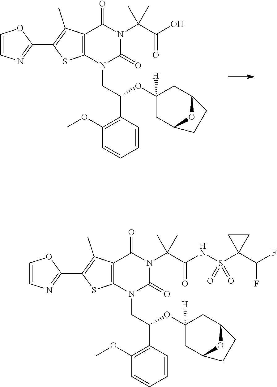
C1=CN=C(C2=C(C)C3=C(S2)N(CC(OC2([H])CC4OC(C2)CC4)C2=C(OC)C=CC=C2)C(=O)N(C(C)(C(=O)O)C)C3=O)O1.C1=CN=C(C2=C(C)C3=C(S2)N(CC(OC2([H])CC4OC(C2)CC4)C2=C(OC)C=CC=C2)C(=O)N(C(C)(C(=O)NS(C2(C(F)F)CC2)(=O)=O)C)C3=O)O1
